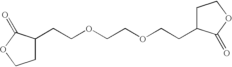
C(COCCOCCC1CCOC1=O)C1CCOC1=O
